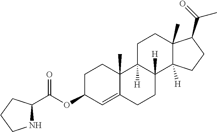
C(OC1C=C2C(C)(CC1)C1([H])C([H])(CC2)C2([H])C(C)(CC1)C(C(=O)C)CC2)(=O)C1NCCC1
